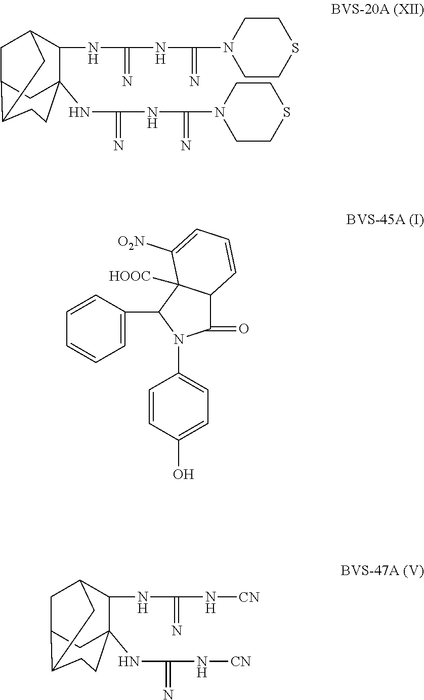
C1(NC(=N)NC(=N)N2CCSCC2)C2(NC(=N)NC(=N)N3CCSCC3)CCC3C(CC1C3)C2.C1(NC(=N)N[CN])C2(NC(=N)N[CN])CCC3C(CC1C3)C2.C1=C(C2C3([HOOC])C(C(=O)N2C2=CC=C(O)C=C2)C=CC=C3[O2N])C=CC=C1
